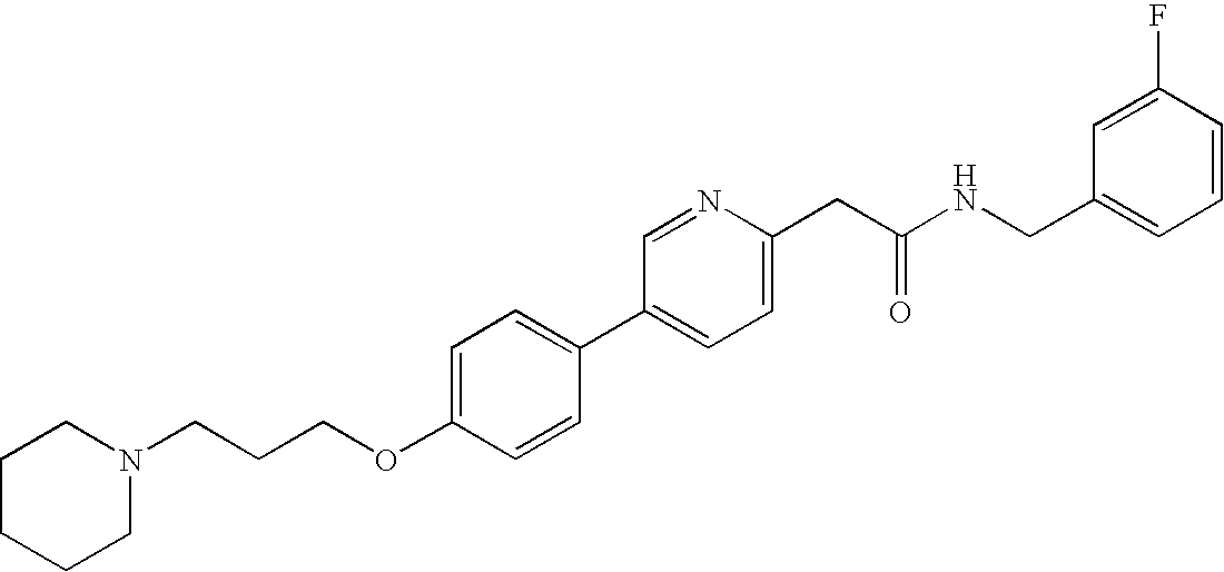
C1CCCN(CCCOC2=CC=C(C3=CC=C(CC(NCC4=CC=CC(F)=C4)=O)N=C3)C=C2)C1
